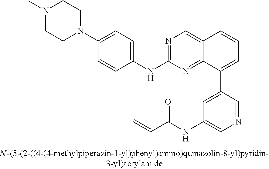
N1(C)CCN(C2=CC=C(NC3=NC=C4C(=N3)C(C3=CC(NC(C=C)=O)=CN=C3)=CC=C4)C=C2)CC1
